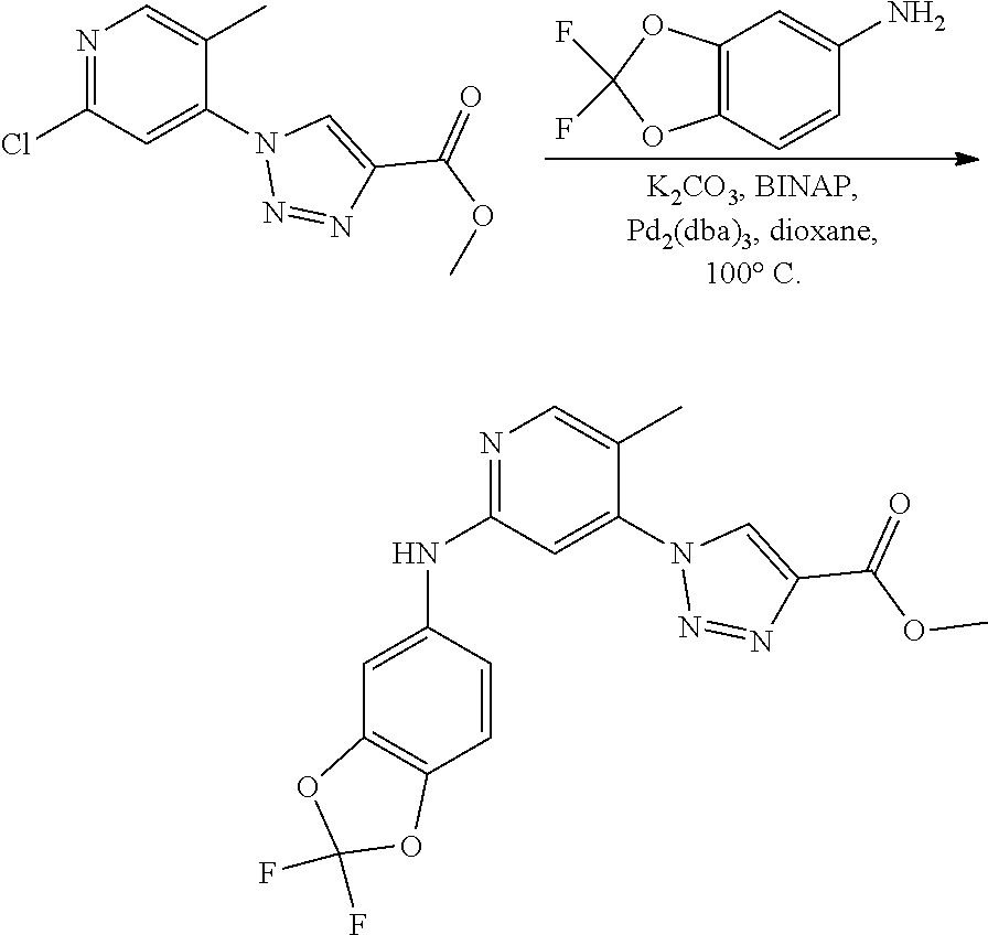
N1=C(NC2=CC3=C(C=C2)OC(F)(F)O3)C=C(N2N=NC(C(=O)OC)=C2)C(C)=C1.N1=C(Cl)C=C(N2N=NC(C(=O)OC)=C2)C(C)=C1.C12=C(C=CC(N)=C1)OC(F)(F)O2
